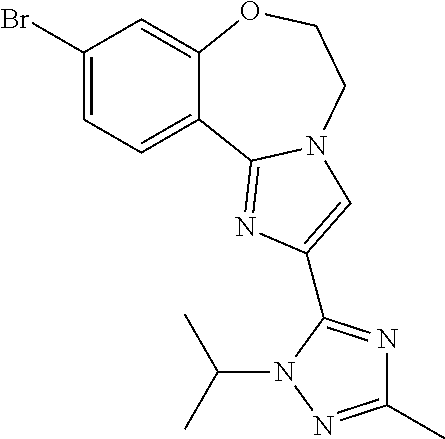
C1(Br)=CC=C2C(=C1)OCCN1C2=NC(C2=NC(C)=NN2C(C)C)=C1
